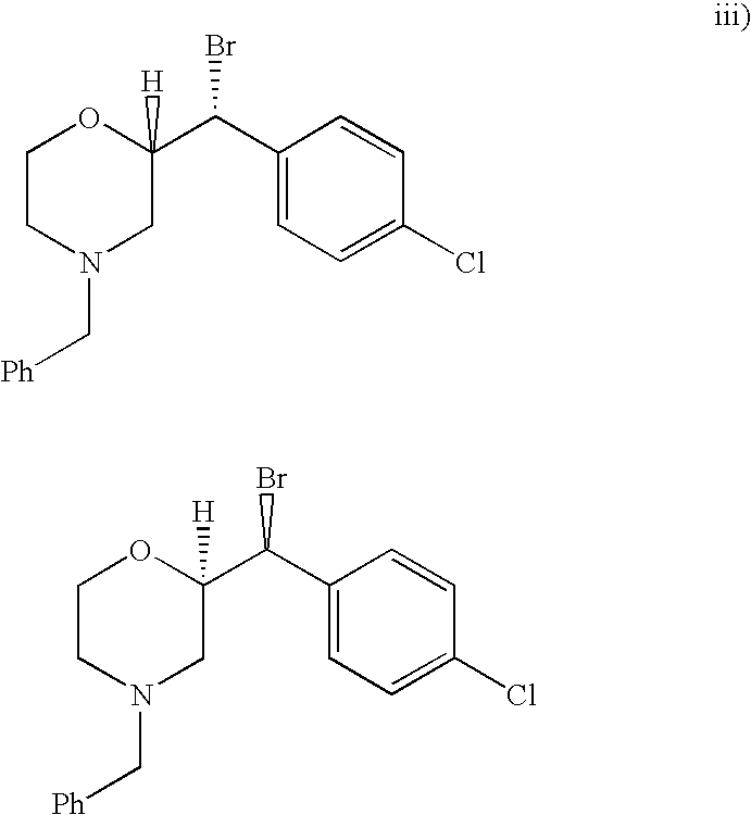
C1CN(C[Ph])CC(C(C2=CC=C(Cl)C=C2)Br)([H])O1.C1CN(C[Ph])CC(C(C2=CC=C(Cl)C=C2)Br)([H])O1
